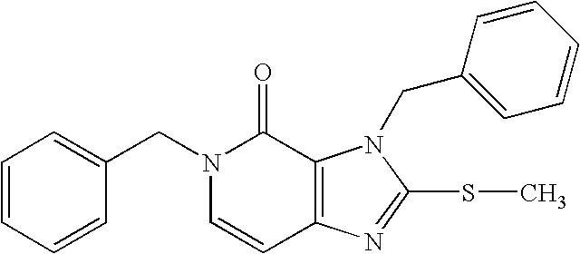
N1(CC2=CC=CC=C2)C=CC2=C(C1=O)N(CC1=CC=CC=C1)C(SC)=N2
